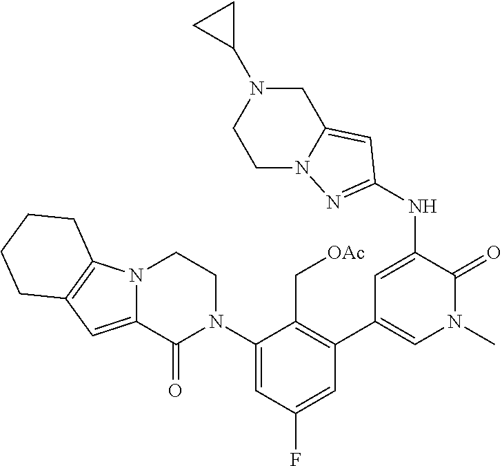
C1N2C(=CC(NC3=CC(C4=C(C[OAc])C(N5CCN6C(=CC7=C6CCCC7)C5=O)=CC(F)=C4)=CN(C)C3=O)=N2)CN(C2CC2)C1
